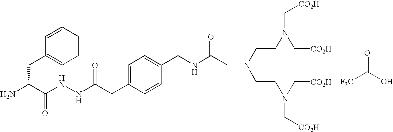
C(C(N)C(NNC(=O)CC1=CC=C(CNC(CN(CCN(C[CO2H])C[CO2H])CCN(C[CO2H])C[CO2H])=O)C=C1)=O)C1=CC=CC=C1.O=C(O)[F3C]
